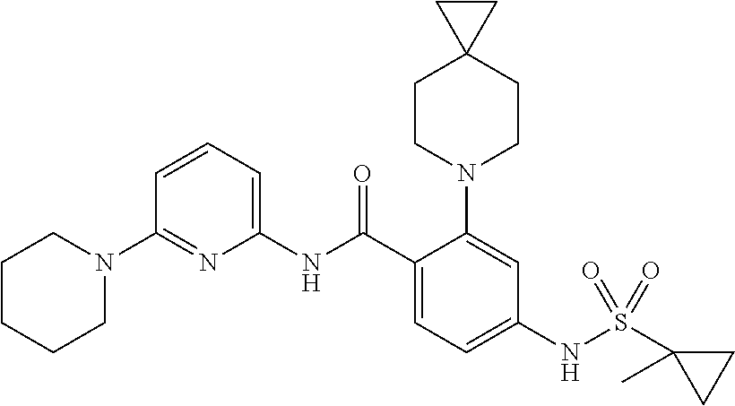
C1(N2CCCCC2)=NC(NC(C2=CC=C(NS(C3(C)CC3)(=O)=O)C=C2N2CCC3(CC2)CC3)=O)=CC=C1
